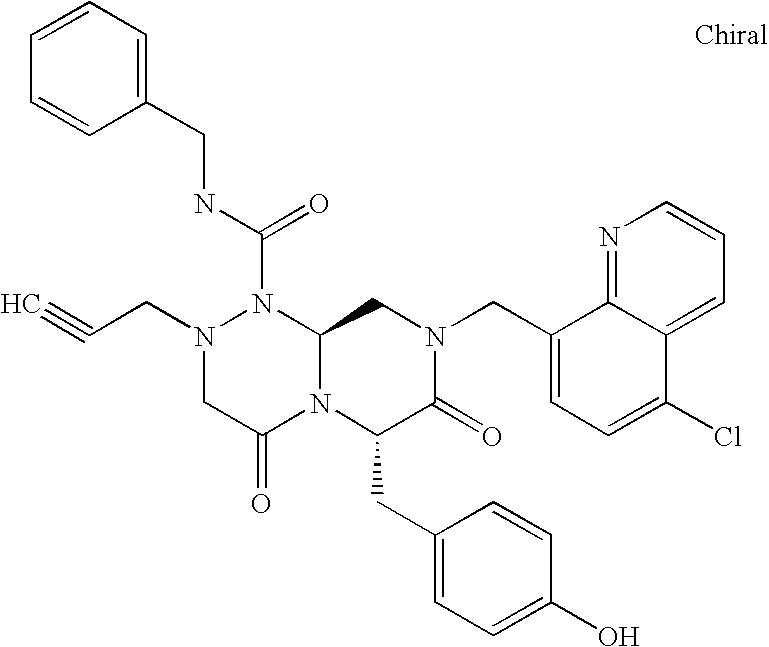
C(N1CC(=O)N2C(N1C(NCC1=CC=CC=C1)=O)CN(CC1=CC=C(Cl)C3=CC=CN=C13)C(=O)C2CC1=CC=C(O)C=C1)C#C
